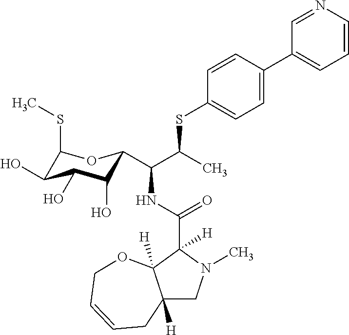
C12([H])CN(C)C(C(NC(C(C)SC3=CC=C(C4=CC=CN=C4)C=C3)C3C(O)C(O)C(O)C(SC)O3)=O)([H])C1([H])OCC=CC2
